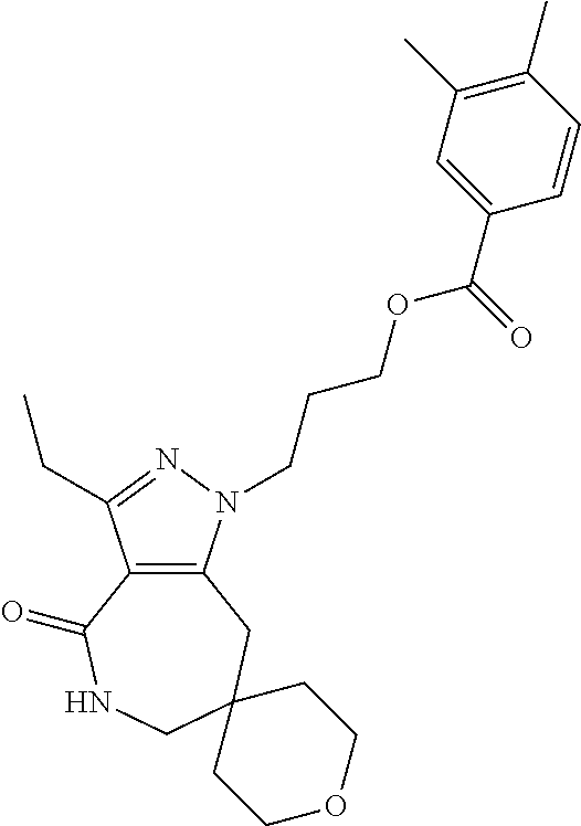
C12=C(N(CCCOC(C3=CC(C)=C(C)C=C3)=O)N=C1CC)CC1(CNC2=O)CCOCC1
